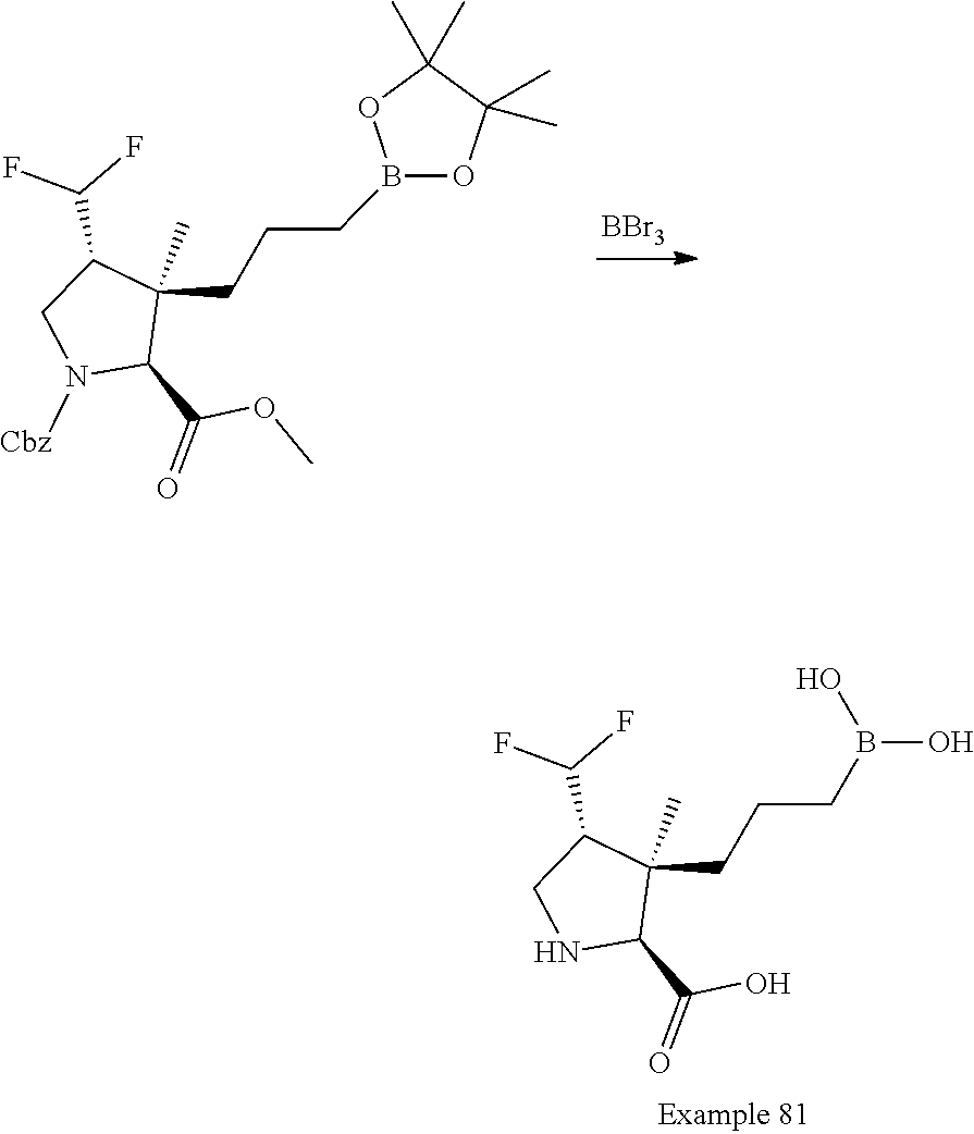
[BBr3].C1(C(=O)OC)N([Cbz])CC(C(F)F)C1(C)CCCB1OC(C)(C)C(C)(C)O1.C1(C(F)F)CNC(C(=O)O)C1(C)CCCB(O)O
